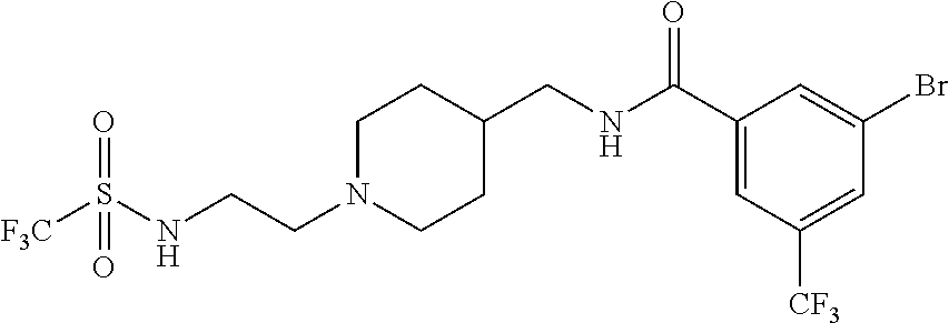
C1N(CCNS([F3C])(=O)=O)CCC(CNC(C2=CC([CF3])=CC(Br)=C2)=O)C1
